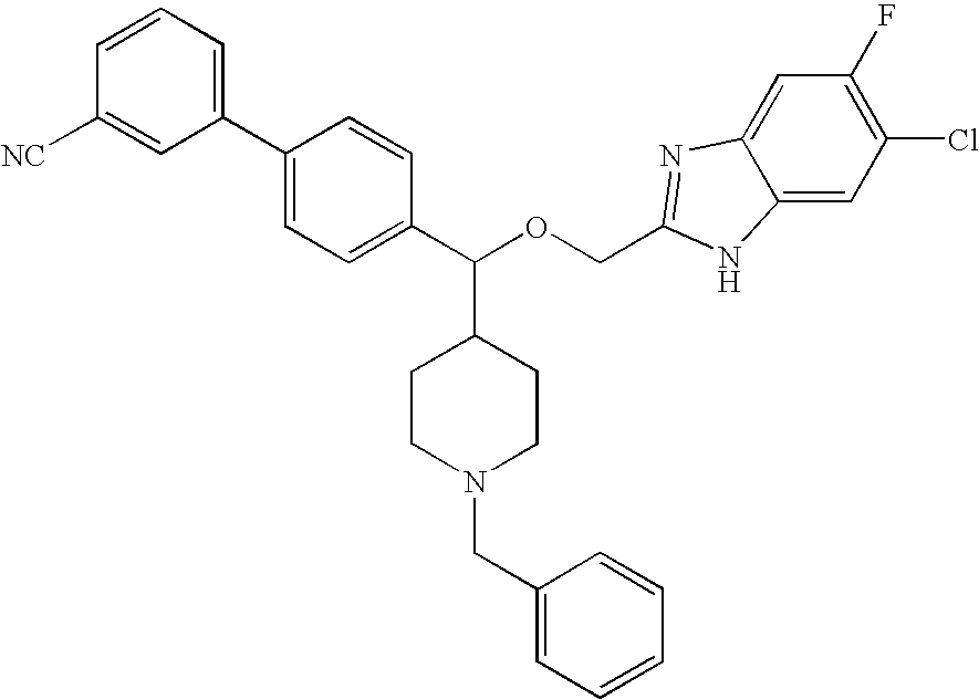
C1=CC=C(C2=CC=C(C(OCC3=NC4=CC(F)=C(Cl)C=C4N3)C3CCN(CC4=CC=CC=C4)CC3)C=C2)C=C1[NC]
